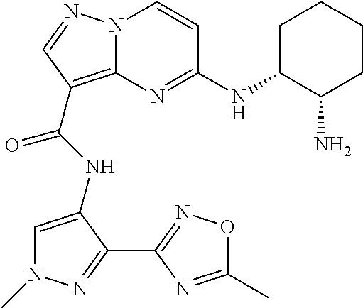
N12C(=C(C(NC3=CN(C)N=C3C3=NOC(C)=N3)=O)C=N1)N=C(NC1CCCCC1N)C=C2
